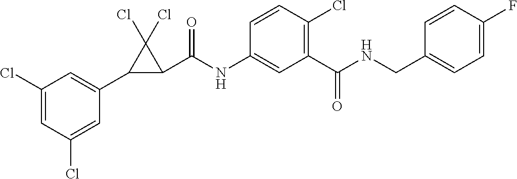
C1(Cl)=CC(Cl)=CC(C2C(C(NC3=CC(C(NCC4=CC=C(F)C=C4)=O)=C(Cl)C=C3)=O)C2(Cl)Cl)=C1
